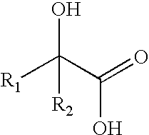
[R1]C(C(=O)O)(O)[R2]
